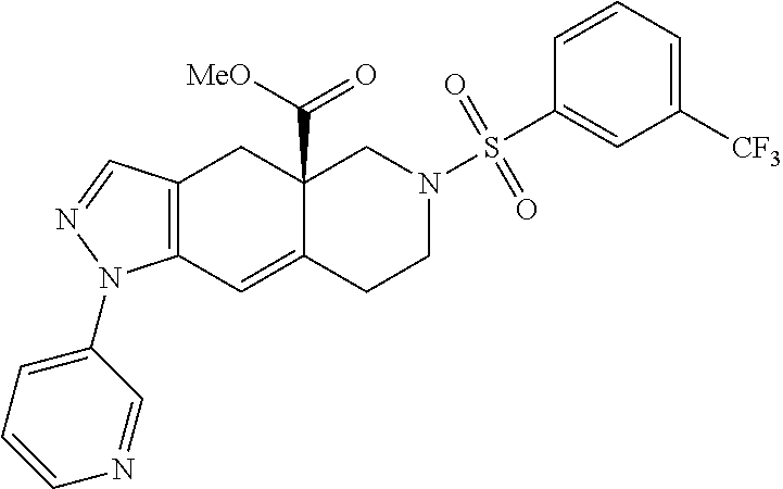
C12(C([MeO])=O)C(=CC3=C(C1)C=NN3C1=CC=CN=C1)CCN(S(C1=CC([CF3])=CC=C1)(=O)=O)C2
